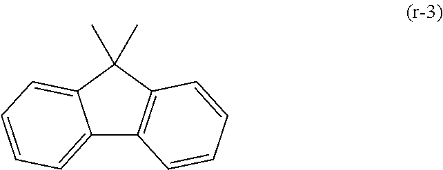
C12=CC=CC=C1C(C)(C)C1=C2C=CC=C1
